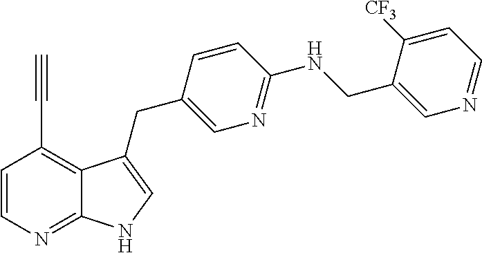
C1=CN=C2C(=C1C#C)C(CC1=CN=C(NCC3=CN=CC=C3[CF3])C=C1)=CN2
